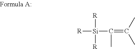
[R][Si](C(=C(C)C)C)([R])[R]
